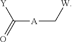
C([A]C[W])([Y])=O
